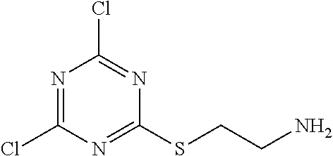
N1=C(Cl)N=C(SCCN)N=C1Cl
